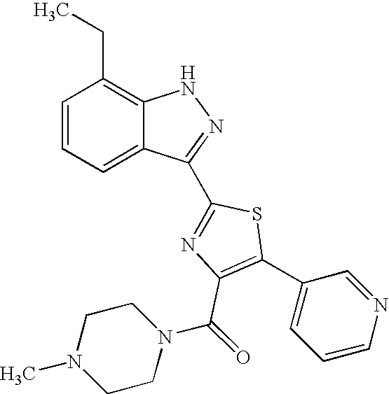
C1=CC=C2C(=C1CC)NN=C2C1=NC(C(N2CCN(C)CC2)=O)=C(C2=CC=CN=C2)S1
